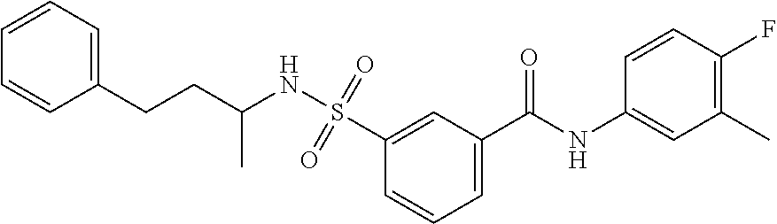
C1=C(C(NC2=CC(C)=C(F)C=C2)=O)C=C(S(=O)(=O)NC(CCC2=CC=CC=C2)C)C=C1
